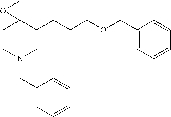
C1CN(CC2=CC=CC=C2)CC(CCCOCC2=CC=CC=C2)C12CO2
